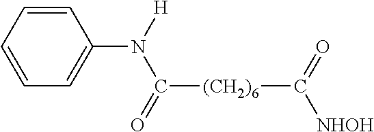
C1=CC=C(N([H])C(=O)[(CH2)6]C(=O)[NHOH])C=C1
